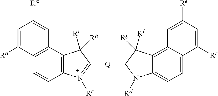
C1([Q]C2C([Rf])([Rg])C3=C4C(=CC=C3N2[Rd])C([Re])=CC([Re])=C4)=N([Rc])C2=C(C1([Ri])[Rh])C1=C(C([Ra])=CC([Ra])=C1)C=C2
